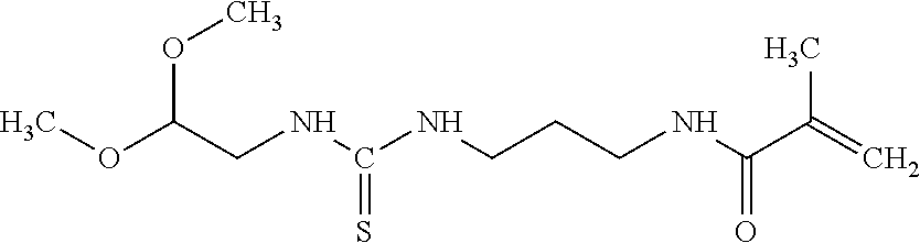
COC(CNC(NCCCNC(C(=C)C)=O)=S)OC
